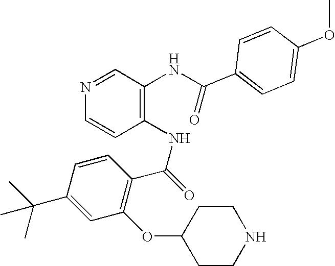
N1=CC(NC(=O)C2=CC=C(OC)C=C2)=C(NC(=O)C2=C(OC3CCNCC3)C=C(C(C)(C)C)C=C2)C=C1
